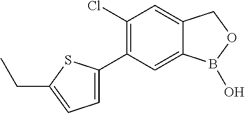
C12=CC(Cl)=C(C3=CC=C(CC)S3)C=C1B(O)OC2
